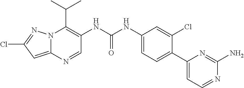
N12C(=CC(Cl)=N1)N=CC(NC(NC1=CC=C(C3=CC=NC(N)=N3)C(Cl)=C1)=O)=C2C(C)C
